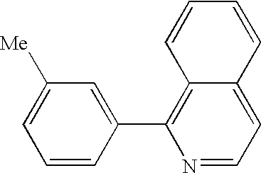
C12=C(C3=CC([Me])=CC=C3)N=CC=C1C=CC=C2
